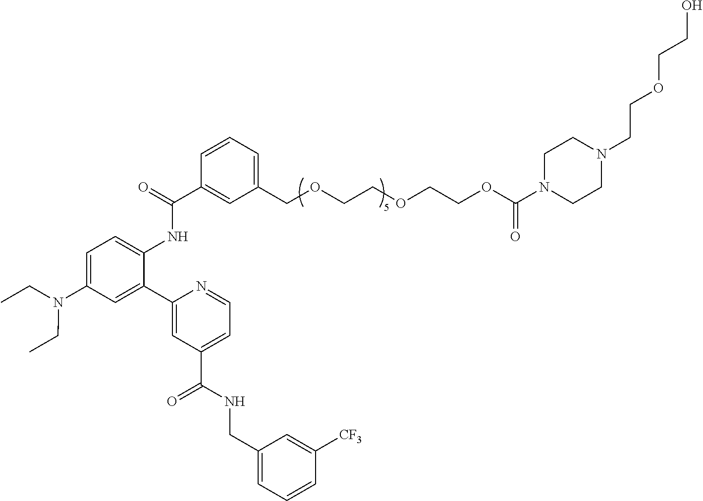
C1=CC=C(COCCOCCOC(N2CCN(CCOCCO)CC2)=O)C=C1C(=O)NC1=CC=C(N(CC)CC)C=C1C1=CC(C(NCC2=CC=CC([CF3])=C2)=O)=CC=N1
